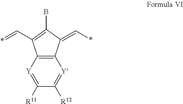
C12=C([Y]=C([R11])C([R12])=[Y]1)C(C=*)=C(B)C2=C*
